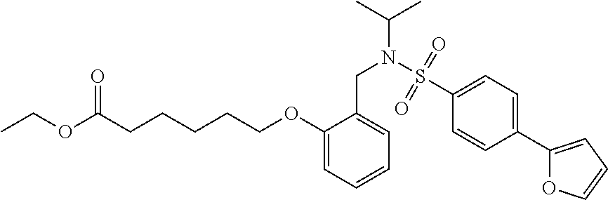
O(C(CCCCCOC1=CC=CC=C1CN(C(C)C)S(C1=CC=C(C2=CC=CO2)C=C1)(=O)=O)=O)CC
